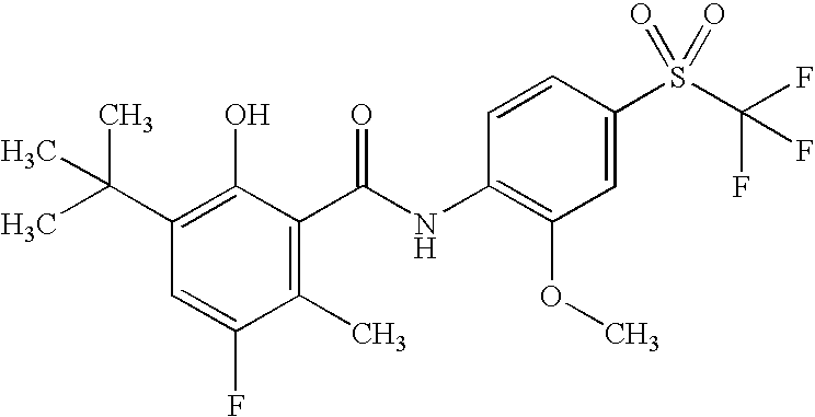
C1(C(C)(C)C)=C(O)C(C(=O)NC2=C(OC)C=C(S(C(F)(F)F)(=O)=O)C=C2)=C(C)C(F)=C1
